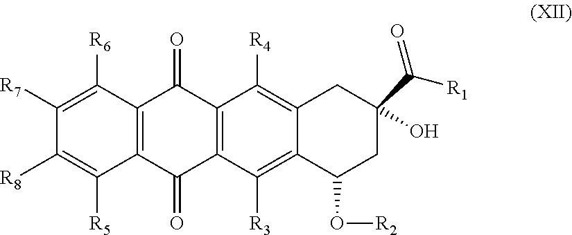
C1([R7])=C([R6])C2=C(C([R5])=C1[R8])C(=O)C1=C(C2=O)C([R4])=C2C(=C1[R3])C(O[R2])CC(C(=O)[R1])(O)C2
